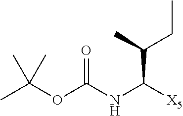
CC(OC(NC([X5])C(CC)C)=O)(C)C
